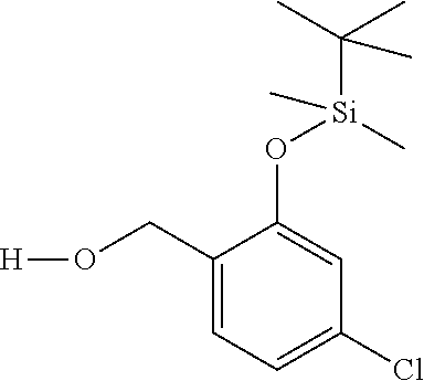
C1(CO[H])=CC=C(Cl)C=C1O[Si](C(C)(C)C)(C)C
